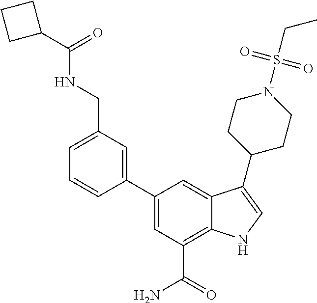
C1=C(C2=CC(CNC(C3CCC3)=O)=CC=C2)C=C2C(=C1C(=O)N)NC=C2C1CCN(S(CC)(=O)=O)CC1
